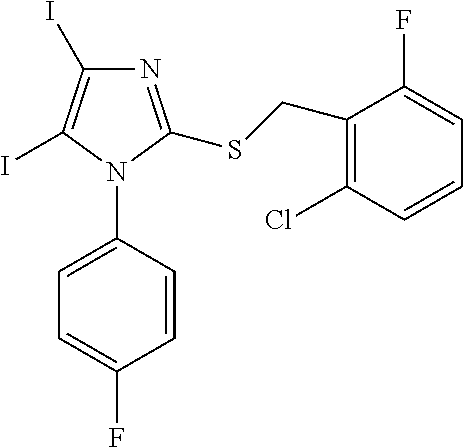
C1=CC(N2C(SCC3=C(Cl)C=CC=C3F)=NC(I)=C2I)=CC=C1F
